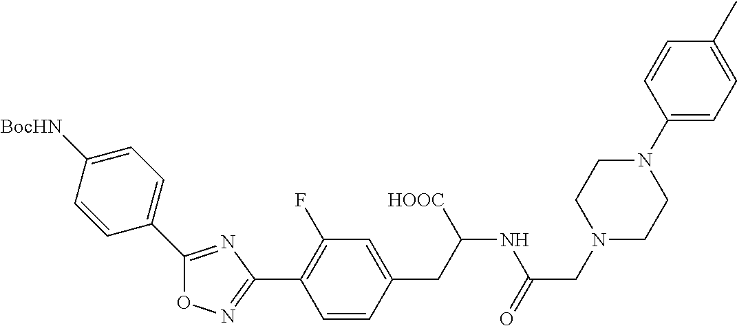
O1N=C(C2=C(F)C=C(CC(NC(CN3CCN(C4=CC=C(C)C=C4)CC3)=O)[HOOC])C=C2)N=C1C1=CC=C([BocHN])C=C1
